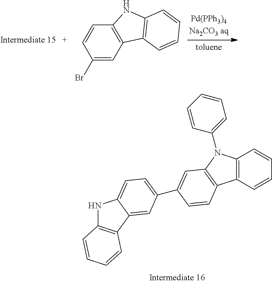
C1(Br)=CC2=C(C=C1)NC1=C2C=CC=C1.N1C2=C(C3=CC(C4=CC5=C(C6=C(N5C5=CC=CC=C5)C=CC=C6)C=C4)=CC=C13)C=CC=C2
